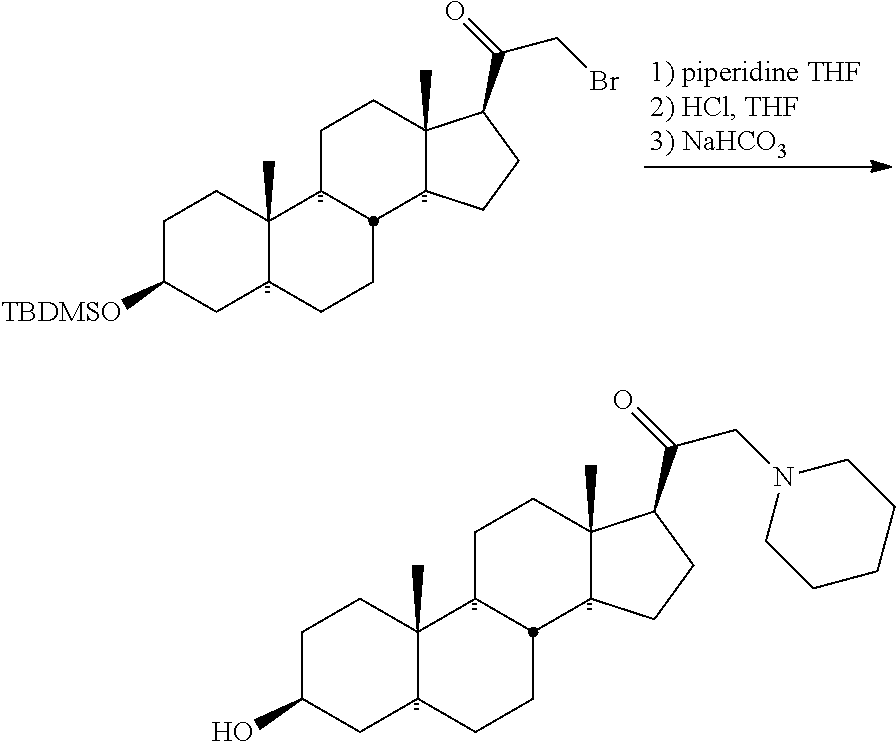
C1C(O)CC2C(C)(C1)C1CCC3(C)C(C(=O)CN4CCCCC4)CCC3C1CC2.C1C([TBDMSO])CC2C(C)(C1)C1CCC3(C)C(C(=O)CBr)CCC3C1CC2
